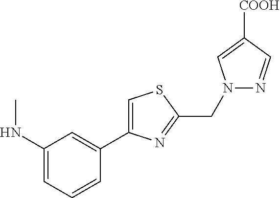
C1(NC)=CC=CC(C2=CSC(CN3N=CC([COOH])=C3)=N2)=C1
